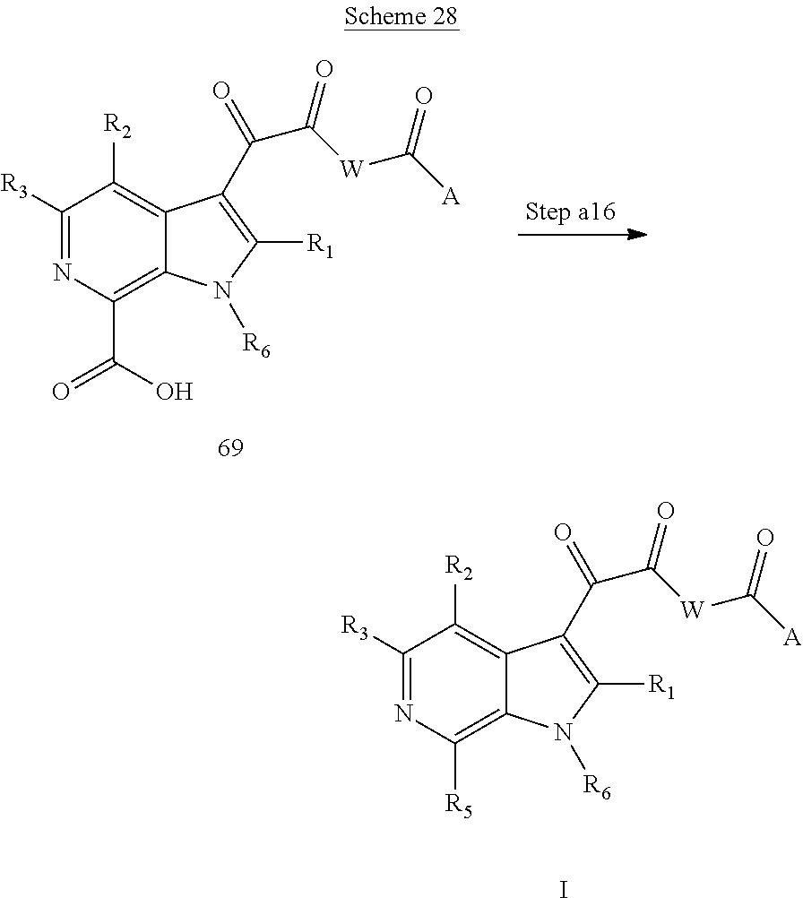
C1([R3])=NC(C(O)=O)=C2C(=C1[R2])C(C(C(=O)[W]C([A])=O)=O)=C([R1])N2[R6].C1([R3])=NC([R5])=C2C(=C1[R2])C(C(C(=O)[W]C([A])=O)=O)=C([R1])N2[R6].I
